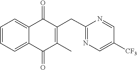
C1=CC=C2C(=O)C(CC3=NC=C([CF3])C=N3)=C(C)C(=O)C2=C1
